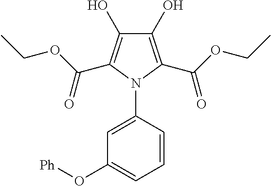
C1(O)=C(C(OCC)=O)N(C2=CC(O[Ph])=CC=C2)C(C(OCC)=O)=C1O
